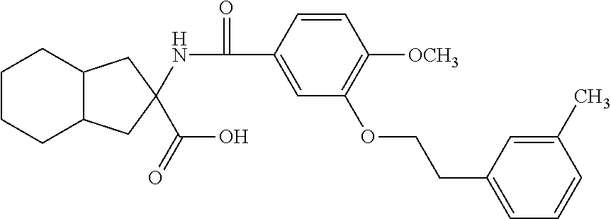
C1CCC2C(C1)CC(NC(C1=CC(OCCC3=CC=CC(C)=C3)=C([OCH3])C=C1)=O)(C(O)=O)C2
